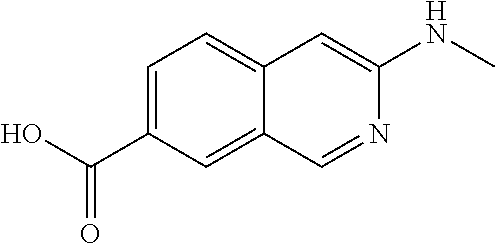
C1=C(C(O)=O)C=C2C(=C1)C=C(NC)N=C2
